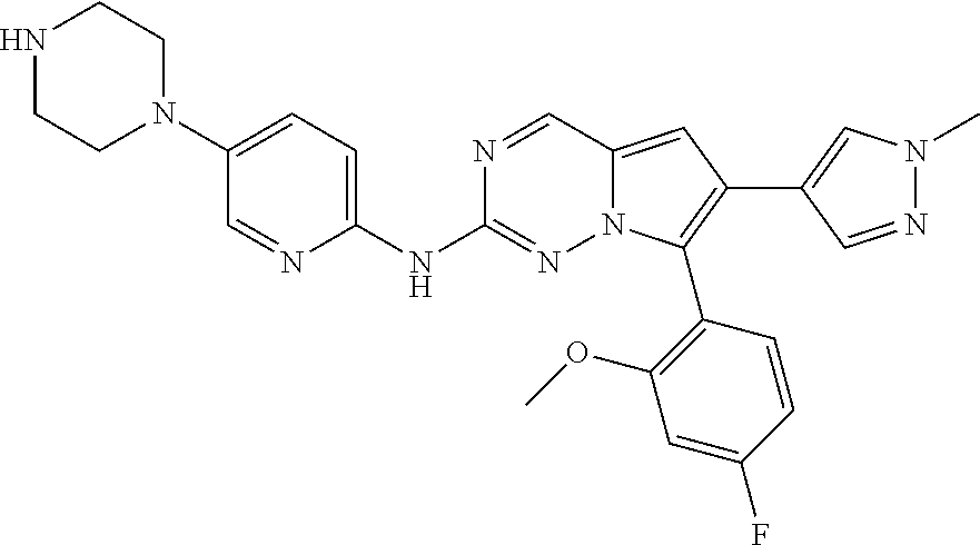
N1CCN(C2=CC=C(NC3=NN4C(=CC(C5=CN(C)N=C5)=C4C4=C(OC)C=C(F)C=C4)C=N3)N=C2)CC1
